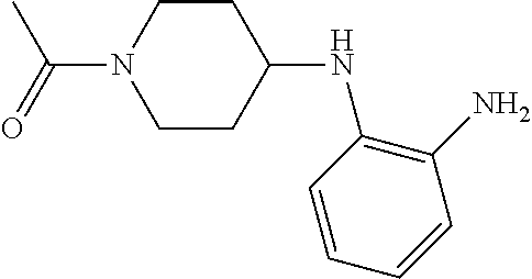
C1CC(NC2=C(N)C=CC=C2)CCN1C(=O)C
